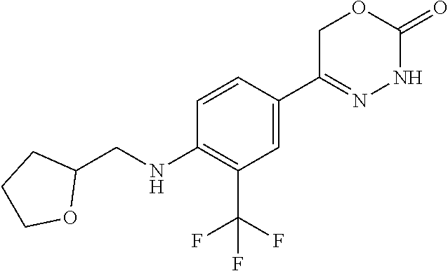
C1(=O)OCC(C2=CC(C(F)(F)F)=C(NCC3CCCO3)C=C2)=NN1
